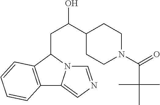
C12=C(C(CC(O)C3CCN(C(=O)C(C)(C)C)CC3)N3C1=CN=C3)C=CC=C2
